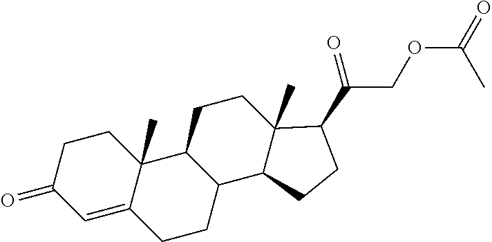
C1=C2C(C)(CCC1=O)C1C(CC2)C2C(C)(CC1)C(C(COC(=O)C)=O)CC2
